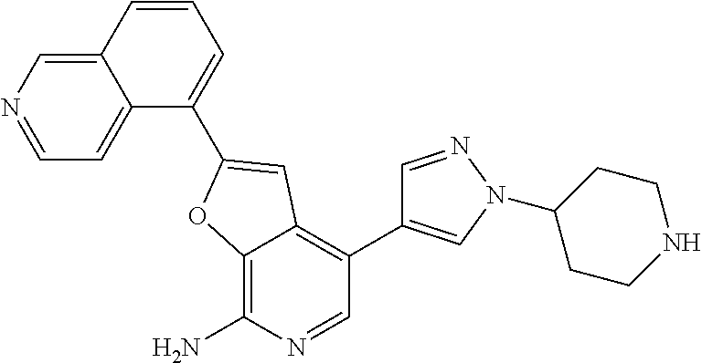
C12=CC=NC=C1C=CC=C2C1=CC2=C(C3=CN(C4CCNCC4)N=C3)C=NC(N)=C2O1
